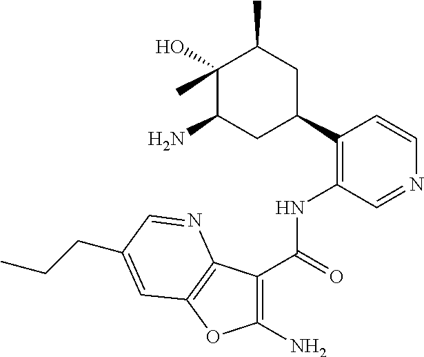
C1(C2CC(C)C(C)(O)C(N)C2)=C(NC(=O)C2=C(N)OC3=C2N=CC(CCC)=C3)C=NC=C1
